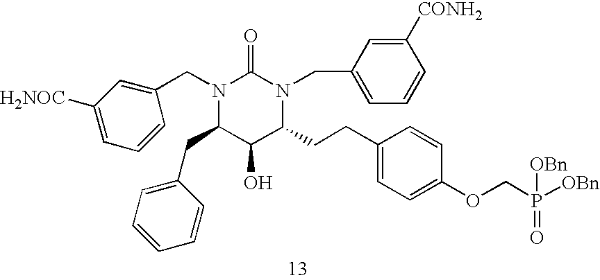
N1(CC2=CC([H2NOC])=CC=C2)C(CC2=CC=CC=C2)C(O)C(CCC2=CC=C(OCP([OBn])(=O)[OBn])C=C2)N(CC2=CC=CC([CONH2])=C2)C1=O
